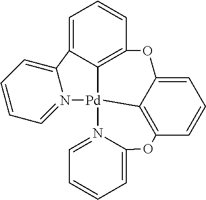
C1=C2C3=C(C=C1)OC1=CC=CC4=C1[Pd]3(N1=CC=CC=C1O4)N1=CC=CC=C21
